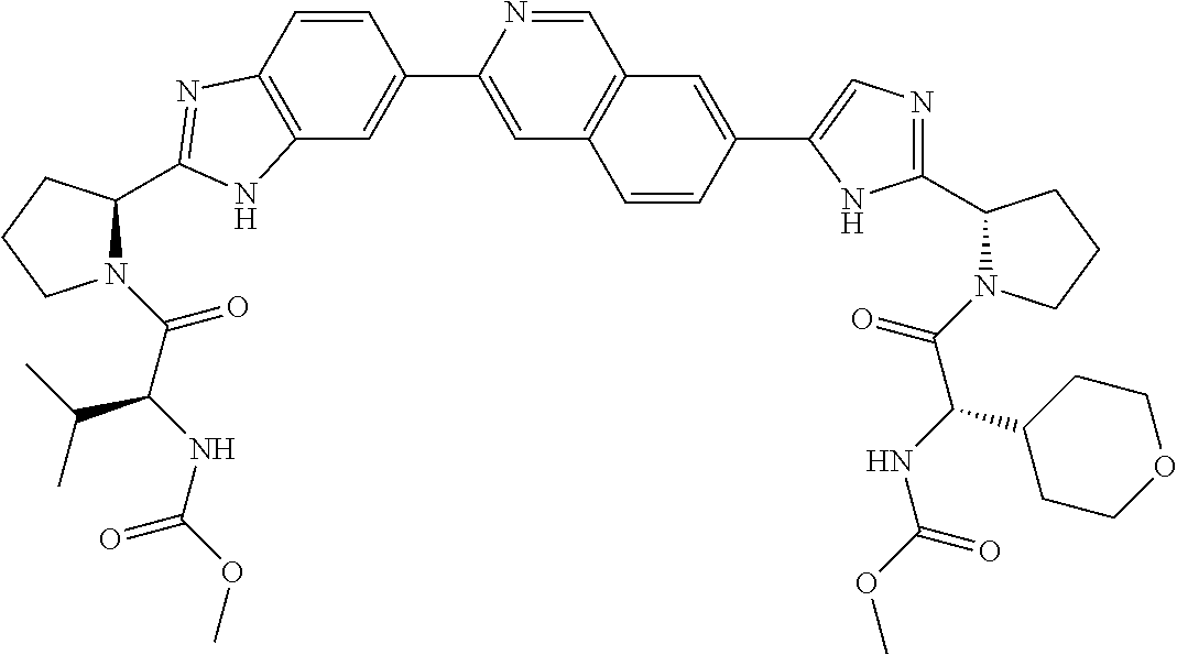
C12=C(C=C(C3=CC4=C(C=N3)C=C(C3=CN=C(C5N(C(=O)C(C6CCOCC6)NC(=O)OC)CCC5)N3)C=C4)C=C1)NC(C1N(C(=O)C(NC(OC)=O)C(C)C)CCC1)=N2
